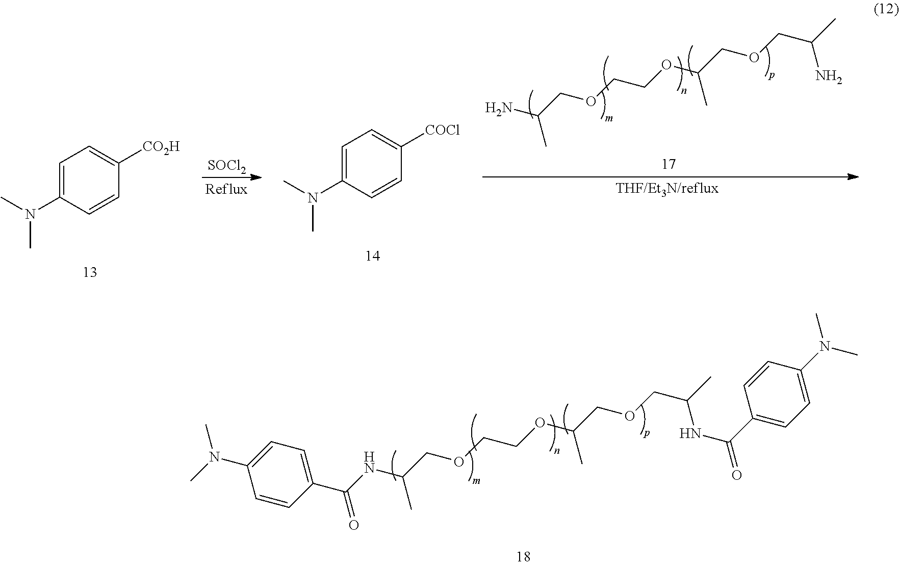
C1=CC(N(C)C)=CC=C1C(=O)NC(COCCOC(COCC(C)NC(=O)C1=CC=C(N(C)C)C=C1)C)C.C1=C(N(C)C)C=CC([CO2H])=C1.[SOCl2].C1=C(N(C)C)C=CC([COCl])=C1.NC(COCCOC(COCC(C)N)C)C
